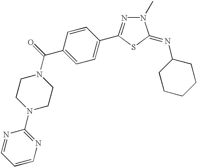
C1=C(C(N2CCN(C3=NC=CC=N3)CC2)=O)C=CC(C2=NN(C)C(=NC3CCCCC3)S2)=C1
